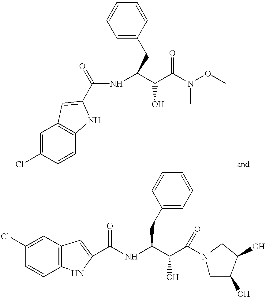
C1=C(Cl)C=CC2=C1C=C(C(NC(C(C(N(OC)C)=O)O)CC1=CC=CC=C1)=O)N2.C1=C(Cl)C=CC2=C1C=C(C(NC(C(C(N1CC(O)C(O)C1)=O)O)CC1=CC=CC=C1)=O)N2
